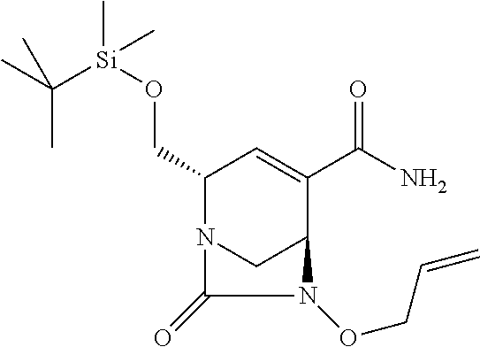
O(CC1N2CC(C(C(N)=O)=C1)N(OCC=C)C2=O)[Si](C)(C(C)(C)C)C
